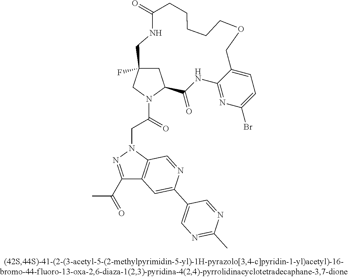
C1C2(F)CN(C(CN3N=C(C(C)=O)C4=C3C=NC(C3=CN=C(C)N=C3)=C4)=O)C1C(=O)NC1=NC(Br)=CC=C1COCCCCCC(=O)NC2
